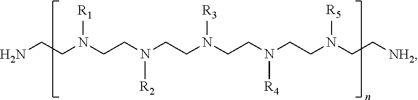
NCCN(CCN(CCN(CCN(CCN(CC[NH2])[R5])[R4])[R3])[R2])[R1]
